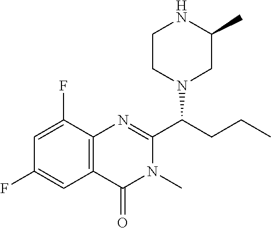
C1=C(F)C2=C(C=C1F)C(=O)N(C)C(C(CCC)N1CC(C)NCC1)=N2
